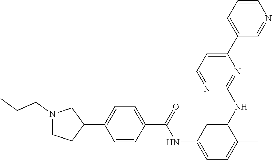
C1=CC(C(=O)NC2=CC=C(C)C(NC3=NC(C4=CC=CN=C4)=CC=N3)=C2)=CC=C1C1CCN(CCC)C1
